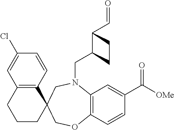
N1(CC2C(C=O)CC2)C2=C(C=CC(C(=O)[OMe])=C2)OCC2(C3=C(C=C(Cl)C=C3)CCC2)C1
